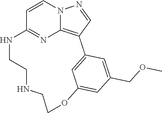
C1=CN2C3=C(C=N2)C2=CC(=CC(COC)=C2)OCCNCCNC1=N3
